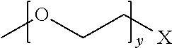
COCC[X]
